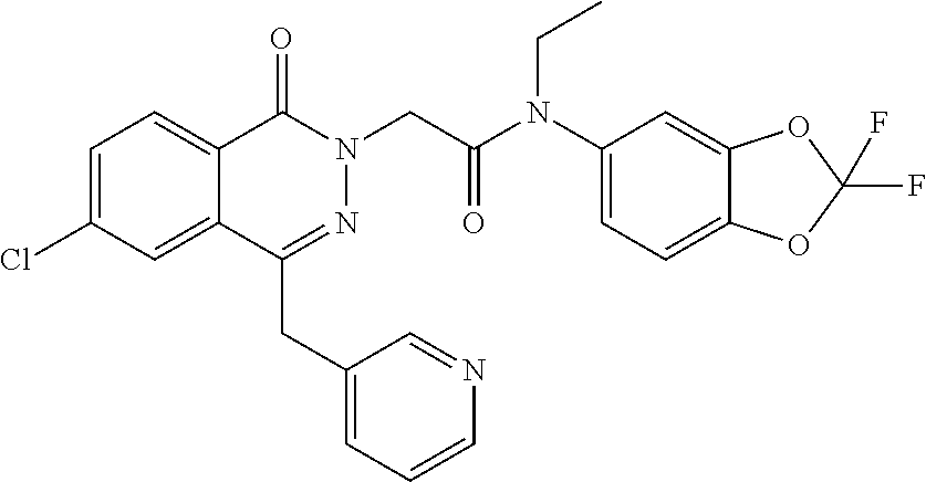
C1=C(Cl)C=C2C(=C1)C(=O)N(CC(N(C1=CC=C3C(=C1)OC(F)(F)O3)CC)=O)N=C2CC1=CC=CN=C1
